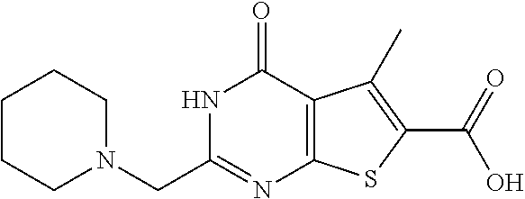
C1CN(CC2=NC3=C(C(=O)N2)C(C)=C(C(=O)O)S3)CCC1
